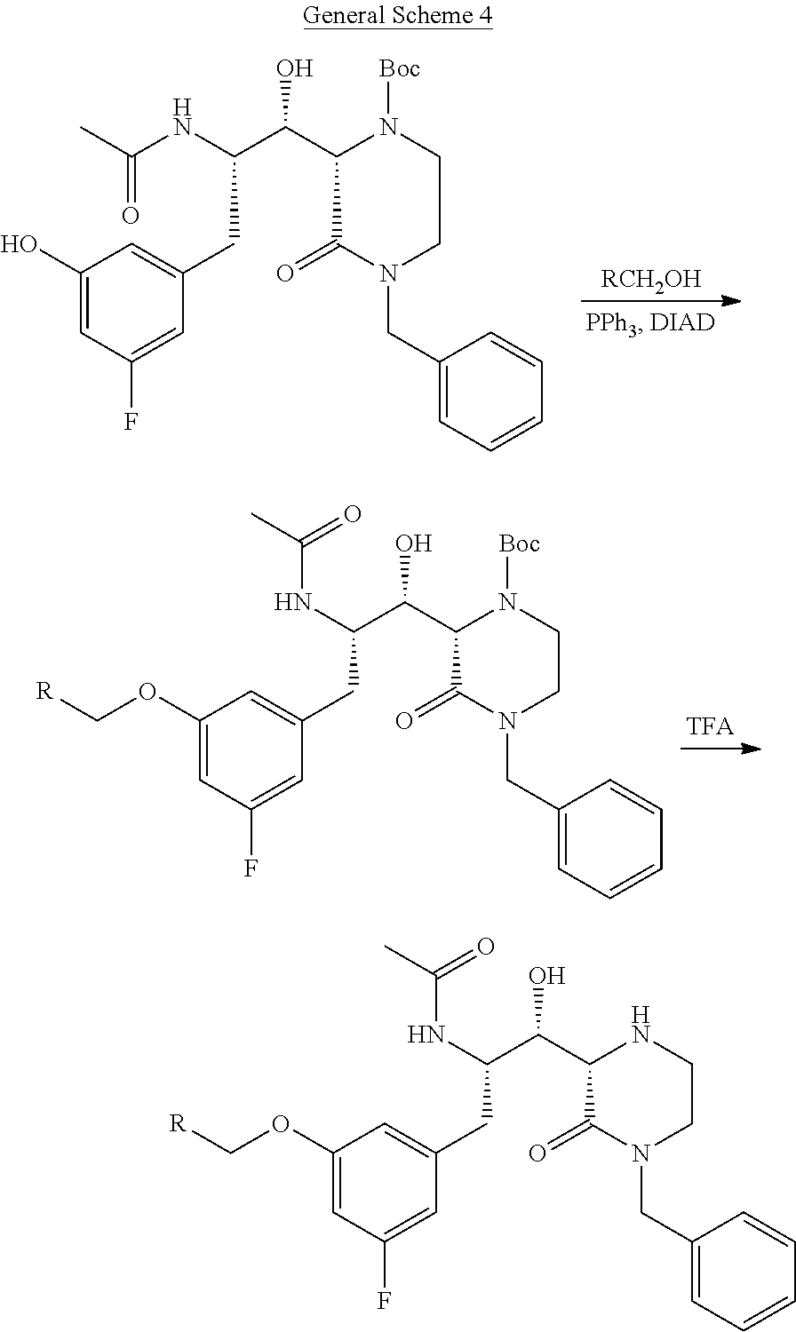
[RCH2OH].C1(O)=CC(F)=CC(CC(C(C2C(=O)N(CC3=CC=CC=C3)CCN2[Boc])O)NC(C)=O)=C1.C1(OC[R])=CC(F)=CC(CC(C(C2C(=O)N(CC3=CC=CC=C3)CCN2[Boc])O)NC(=O)C)=C1.C1(OC[R])=CC(F)=CC(CC(C(C2C(=O)N(CC3=CC=CC=C3)CCN2)O)NC(=O)C)=C1
